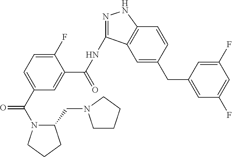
C1(F)=CC=C(C(N2C(CN3CCCC3)CCC2)=O)C=C1C(NC1=NNC2=C1C=C(CC1=CC(F)=CC(F)=C1)C=C2)=O
